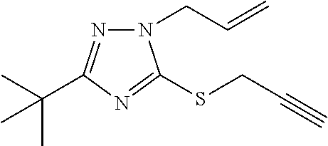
N1=C(C(C)(C)C)N=C(SCC#C)N1CC=C
